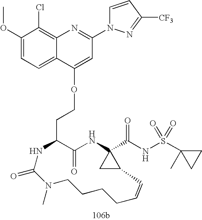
C1(=O)C(CCOC2=CC(N3N=C([CF3])C=C3)=NC3=C(Cl)C(OC)=CC=C32)NC(=O)N(C)CCCCC=CC2CC2(C(=O)NS(C2(C)CC2)(=O)=O)N1
